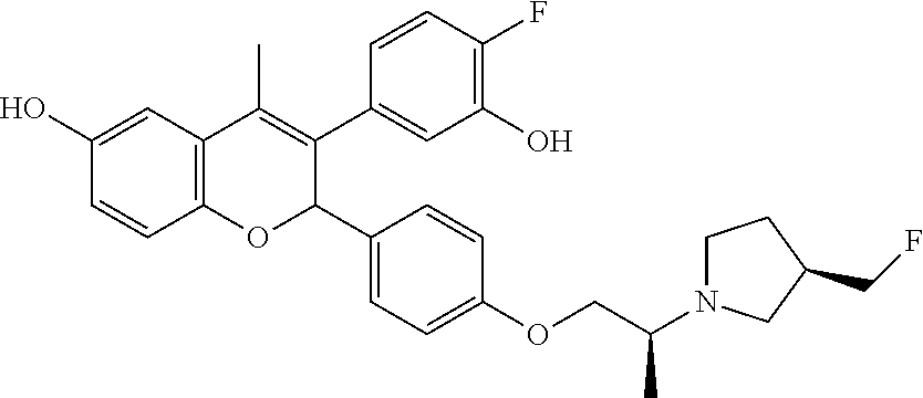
C12=C(C=C(O)C=C1)C(C)=C(C1=CC(O)=C(F)C=C1)C(C1=CC=C(OCC(N3CCC(CF)C3)C)C=C1)O2
